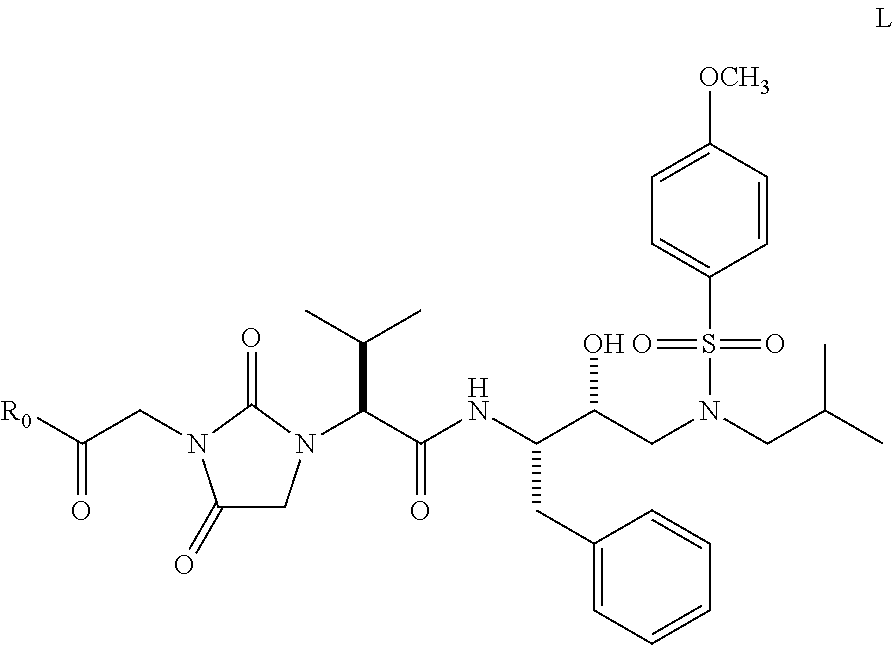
C1(=O)CN(C(C(NC(C(CN(CC(C)C)S(=O)(C2=CC=C([OCH3])C=C2)=O)O)CC2=CC=CC=C2)=O)C(C)C)C(=O)N1CC([R0])=O
